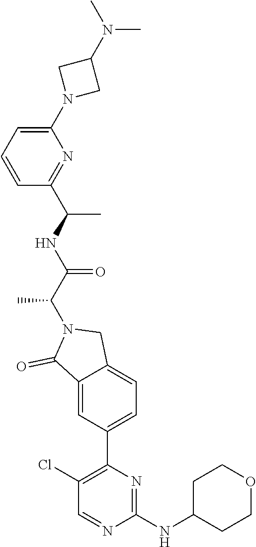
C12=CC(C3=C(Cl)C=NC(NC4CCOCC4)=N3)=CC=C1CN(C(C(=O)NC(C)C1=NC(N3CC(N(C)C)C3)=CC=C1)C)C2=O
